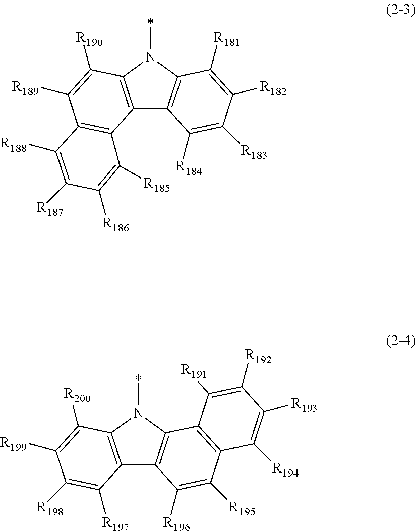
C12=C(N(*)C3=C1C1=C(C([R189])=C3[R190])C([R188])=C([R187])C([R186])=C1[R185])C([R181])=C([R182])C([R183])=C2[R184].C12=C(N(*)C3=C1C([R197])=C([R198])C([R199])=C3[R200])C1=C(C([R195])=C2[R196])C([R194])=C([R193])C([R192])=C1[R191]
